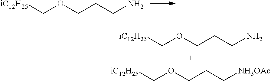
C(OCCCN)[iC12H25].C(OCCCN)[iC12H25].C(OCCC[NH3OAc])[iC12H25]
